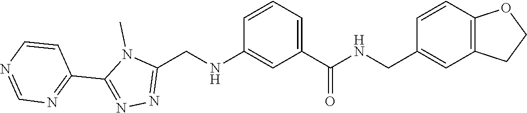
N1=C(C2=NN=C(CNC3=CC(C(=O)NCC4=CC5=C(C=C4)OCC5)=CC=C3)N2C)C=CN=C1
